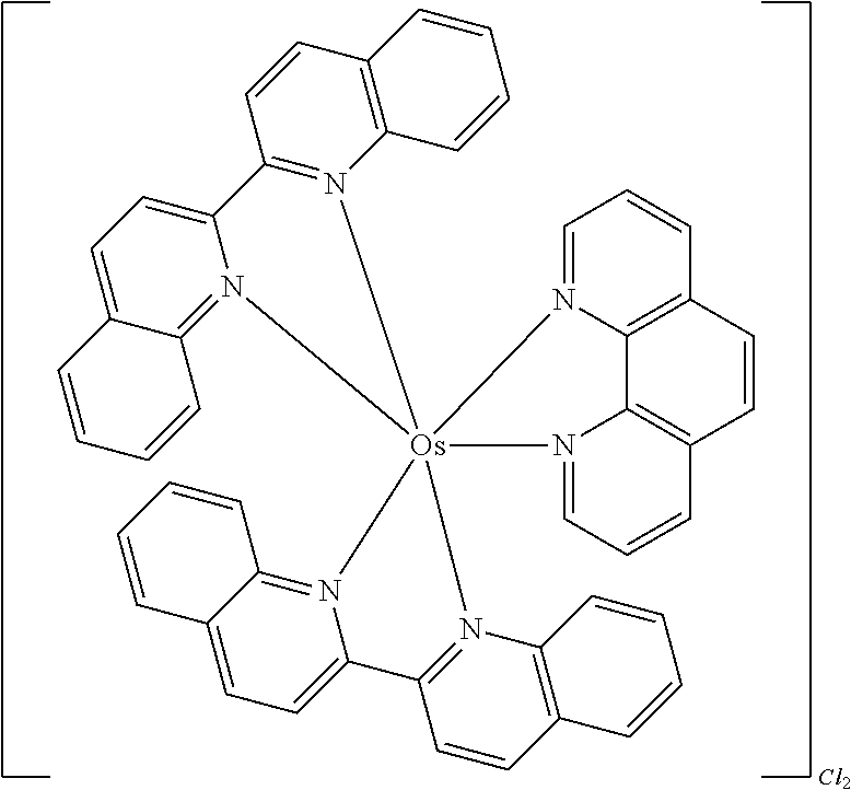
C1=N2C3=C(C=C1)C=CC1=C3N(=CC=C1)[Os]213(N2=C(C=CC4=C2C=CC=C4)C2=CC=C4C(=N21)C=CC=C4)N1=C2C(=CC=C1C1=N3C3=C(C=C1)C=CC=C3)C=CC=C2
